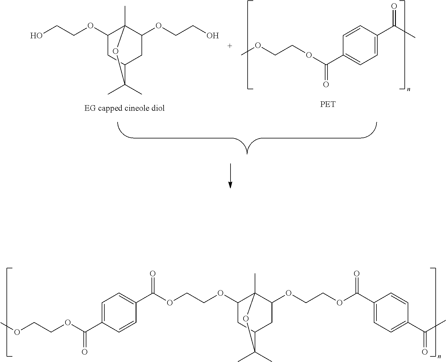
C1=CC(C(C)=O)=CC=C1C(OCCOC)=O.C1(OCCO)CC2CC(OCCO)C1(C)OC2(C)C.C1(OCCOC(C2=CC=C(C(OCCOC)=O)C=C2)=O)CC2CC(OCCOC(C3=CC=C(C(C)=O)C=C3)=O)C1(C)OC2(C)C
